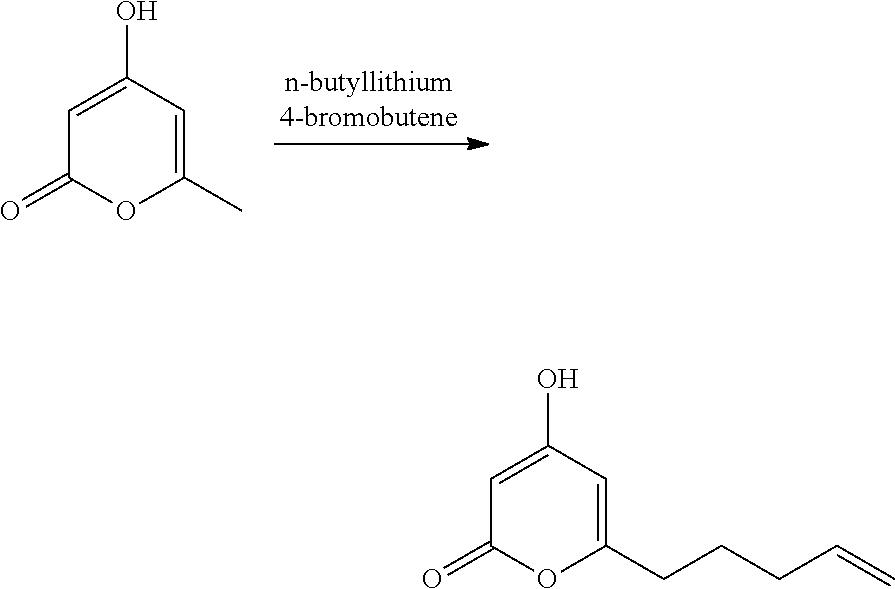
C1=C(O)C=C(C)OC1=O.C1=C(O)C=C(CCCC=C)OC1=O
